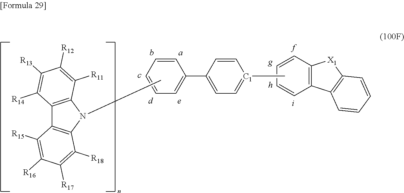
C1=CC=CC2=C1C1=C([X1]2)C=CC=C1.C1=CC=C(C2=CC=[C1](C)C=C2)C=C1.C1([R16])=C([R15])C2=C(N(C)C3=C2C([R14])=C([R13])C([R12])=C3[R11])C([R18])=C1[R17]
